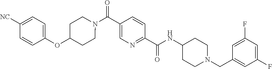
N(C(C1=NC=C(C(=O)N2CCC(OC3=CC=C([CN])C=C3)CC2)C=C1)=O)C1CCN(CC2=CC(F)=CC(F)=C2)CC1
